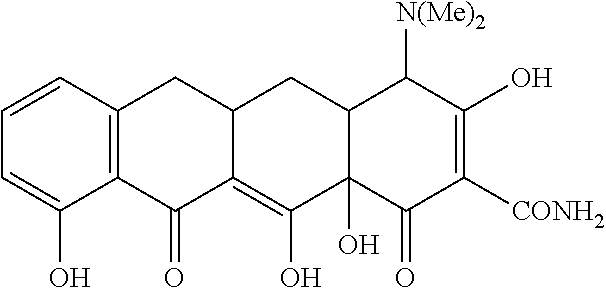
C1=C(O)C2=C(C=C1)CC1C(=C(O)C3(O)C(C1)C([N(Me)2])C(O)=C([CONH2])C3=O)C2=O
